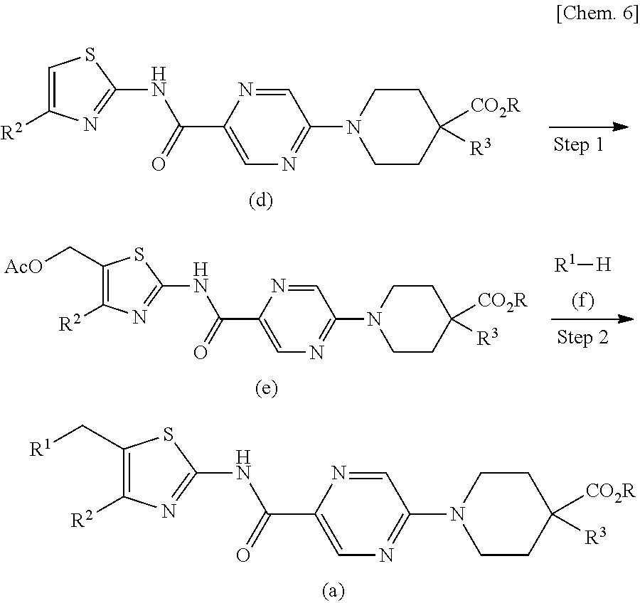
C1=C([R2])N=C(NC(C2=CN=C(N3CCC([CO2R])([R3])CC3)C=N2)=O)S1.[R1][H].C1([R2])=C(C[AcO])SC(NC(C2=CN=C(N3CCC([CO2R])([R3])CC3)C=N2)=O)=N1.C1([R2])=C(C[R1])SC(NC(C2=CN=C(N3CCC([CO2R])([R3])CC3)C=N2)=O)=N1
